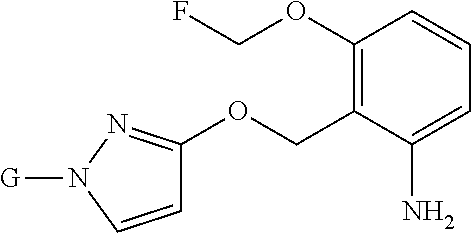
C1(OCF)=C(COC2=NN([G])C=C2)C(N)=CC=C1
